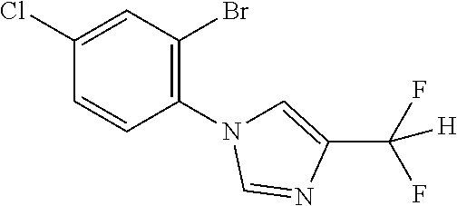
C1(Cl)=CC(Br)=C(N2C=C(C(F)(F)[H])N=C2)C=C1
